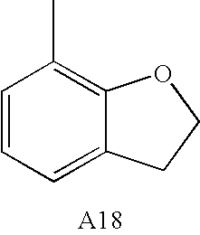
C1=CC=C2C(=C1C)OCC2
